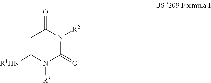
C1=C([R1HN])N([R3])C(=O)N([R2])C1=O
